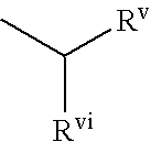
CC([Rv])[Rvi]
